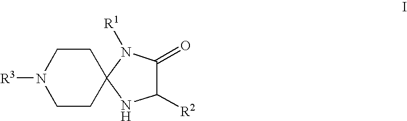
[R3]N1CCC2(CC1)N([R1])C(=O)C([R2])N2
